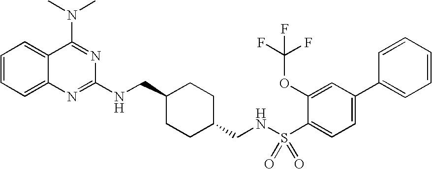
C1=CC=C2C(=C1)C(N(C)C)=NC(NCC1CCC(CNS(C3=CC=C(C4=CC=CC=C4)C=C3OC(F)(F)F)(=O)=O)CC1)=N2
